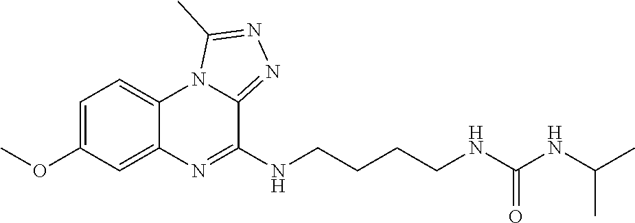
C1=C(OC)C=C2C(=C1)N1C(=NN=C1C)C(NCCCCNC(NC(C)C)=O)=N2
